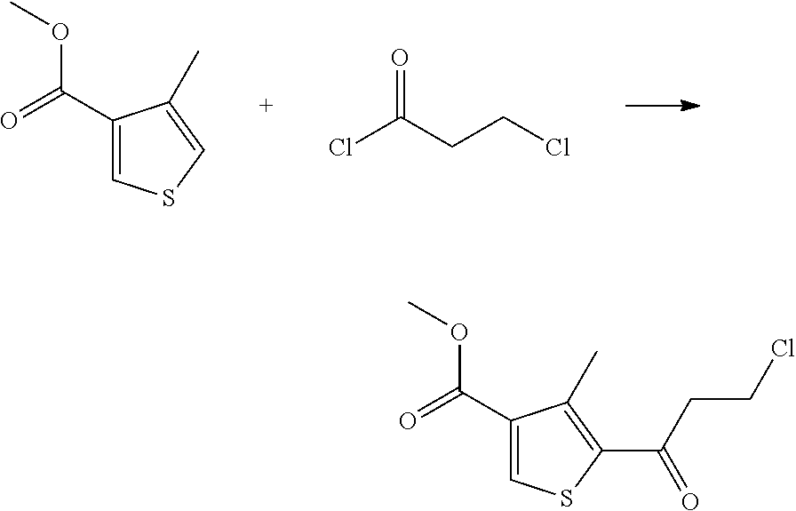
COC(C1=CSC=C1C)=O.ClC(CCCl)=O.COC(C1=CSC(C(CCCl)=O)=C1C)=O
